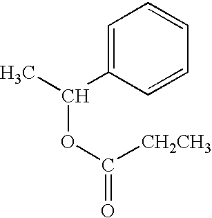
C(OC(=O)[CH2CH3])(C)C1=CC=CC=C1
